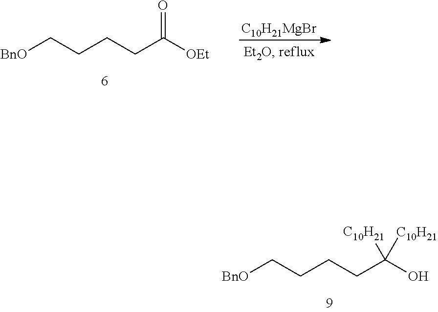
[C10H21MgBr].C(CCCC([OEt])=O)[BnO].C(CCCC(O)([C10H21])[C10H21])[BnO]
